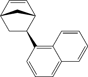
C1C(C2=C3C(=CC=C2)C=CC=C3)C2C=CC1C2
